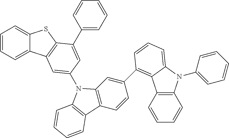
C1=CC=C2C(=C1)SC1=C2C=C(N2C3=C(C=CC(C4=C5C6=C(C=CC=C6)N(C6=CC=CC=C6)C5=CC=C4)=C3)C3=C2C=CC=C3)C=C1C1=CC=CC=C1
